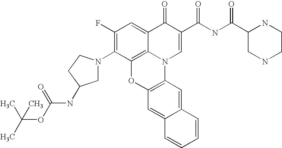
C1(F)=C(N2CC(NC(OC(C)(C)C)=O)CC2)C2=C3C(=C1)C(=O)C(C(NC(C1CNCCN1)=O)=O)=CN3C1=C(O2)C=C2C(=C1)C=CC=C2
